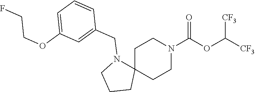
C1C2(CCN(C(OC([CF3])[CF3])=O)C1)N(CC1=CC(OCCF)=CC=C1)CCC2
